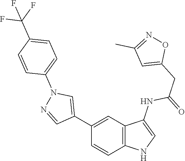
C1(C2=CN(C3=CC=C(C(F)(F)F)C=C3)N=C2)=CC2=C(C=C1)NC=C2NC(=O)CC1=CC(C)=NO1
